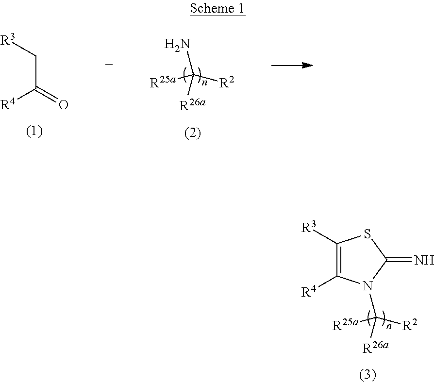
C1([R3])=C([R4])N(C([R25a])([R26a])[R2])C(=N)S1.[R4]C(C[R3])=O.C([R25a])(N)([R26a])[R2]
